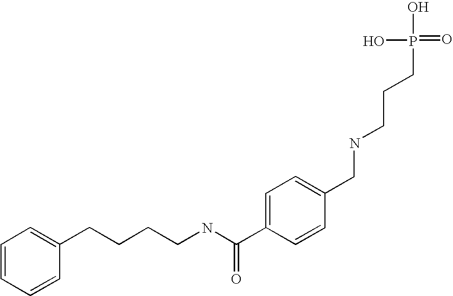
C(NC(C1=CC=C(CNCCCP(=O)(O)O)C=C1)=O)CCCC1=CC=CC=C1
